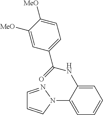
C1=NN(C2=CC=CC=C2NC(C2=CC=C([MeO])C([MeO])=C2)=O)C=C1
